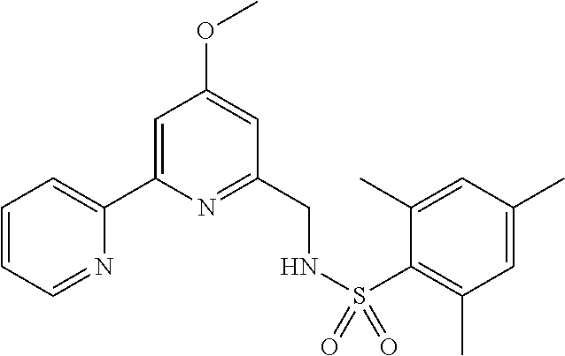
C1=CC=NC(C2=CC(OC)=CC(CNS(=O)(=O)C3=C(C)C=C(C)C=C3C)=N2)=C1
